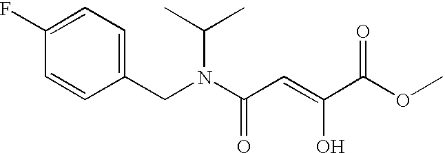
C1(F)=CC=C(CN(C(C=C(C(OC)=O)O)=O)C(C)C)C=C1
